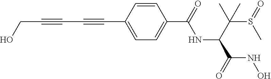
C(C#CC#CC1=CC=C(C(=O)NC(C(S(=O)C)(C)C)C(=O)NO)C=C1)O
